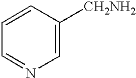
C1=CC([CH2NH2])=CN=C1
